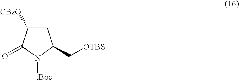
C1([CBzO])CC(C[OTBS])N([tBoc])C1=O
